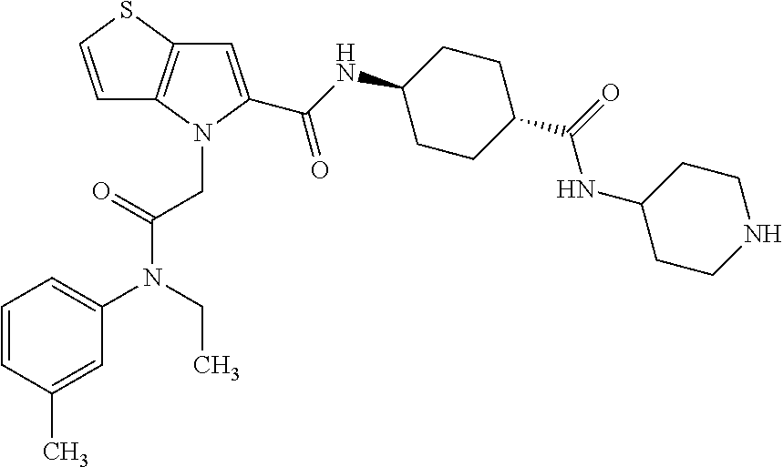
C1=CSC2=C1N(CC(N(C1=CC=CC(C)=C1)CC)=O)C(C(NC1CCC(C(=O)NC3CCNCC3)CC1)=O)=C2
